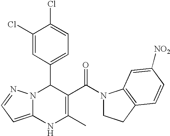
C1(Cl)=CC(C2N3C(=CC=N3)NC(C)=C2C(=O)N2CCC3=C2C=C([NO2])C=C3)=CC=C1Cl
